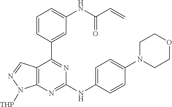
C1=CC(C2=NC(NC3=CC=C(N4CCOCC4)C=C3)=NC3=C2C=NN3[THP])=CC(NC(C=C)=O)=C1
